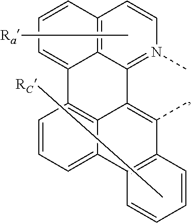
[Ra]CCC.C12=CC=CC3=C1C(=N(C)C=C3)C1=C(C)C3=C(C4=CC=CC2=C41)C=CC=C3.C([RC])CCCC
